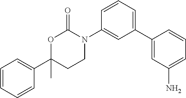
C1(C2=CC(N)=CC=C2)=CC=CC(N2C(=O)OC(C3=CC=CC=C3)(C)CC2)=C1
